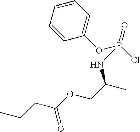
C1(OP(Cl)(=O)NC(C)COC(CCC)=O)=CC=CC=C1
